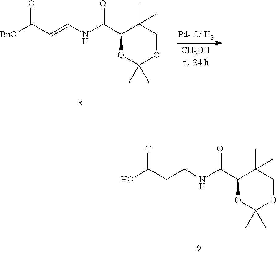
O=C(C1C(C)(C)COC(C)(C)O1)NC=CC([BnO])=O.O=C(C1C(C)(C)COC(C)(C)O1)NCCC(O)=O
